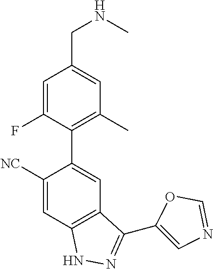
C1([NC])=CC2=C(C=C1C1=C(C)C=C(CNC)C=C1F)C(C1=CN=CO1)=NN2
